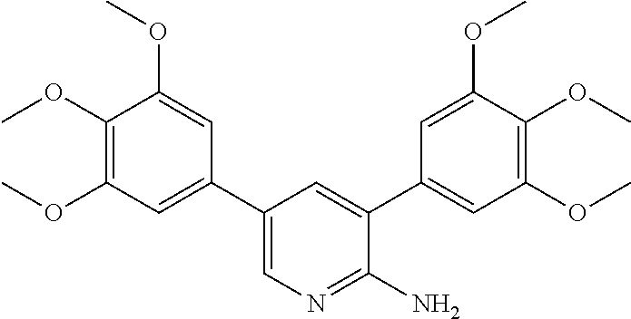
COC1=C(OC)C=C(C2=CN=C(N)C(C3=CC(OC)=C(OC)C(OC)=C3)=C2)C=C1OC
